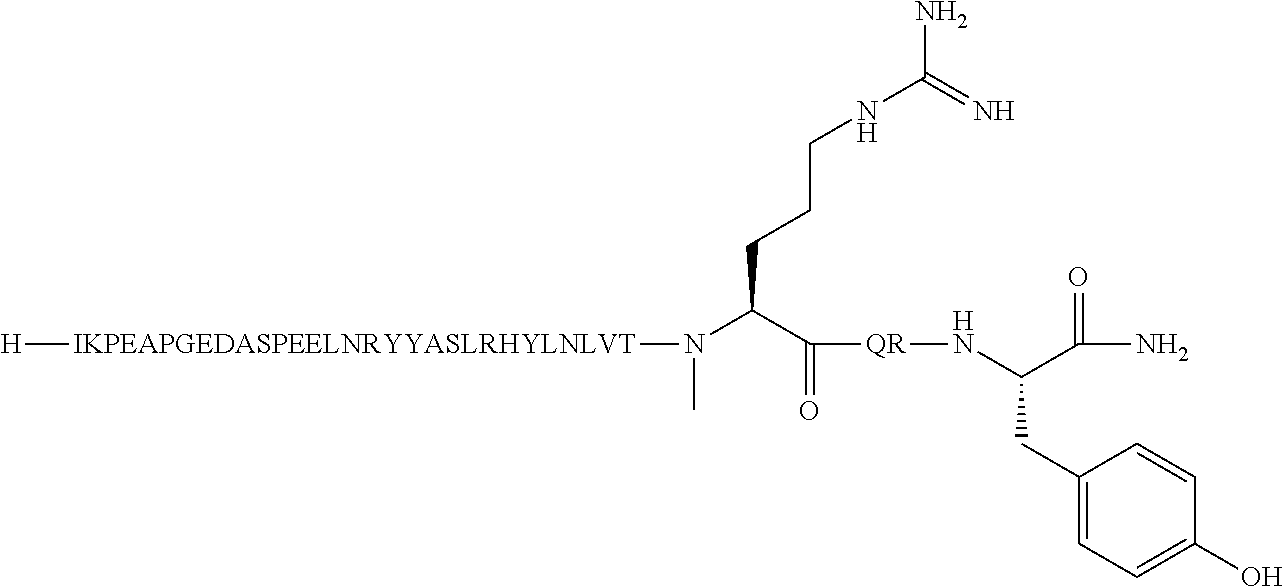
[H][IKPEAPGEDASPEELNRYYASLRHYLNLVT]N(C(C([QR]NC(C(=O)N)CC1=CC=C(O)C=C1)=O)CCCNC(=N)N)C
